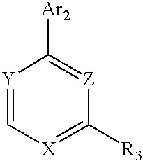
C1=[Y]C([Ar2])=[Z]C([R3])=[X]1
